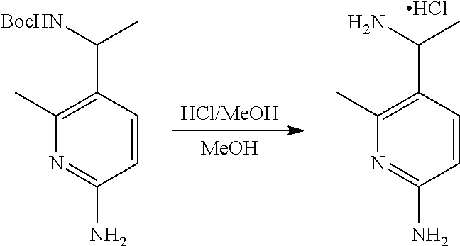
C(C1=C(C)N=C(N)C=C1)(N)C.Cl.[HCl/MeOH].[MeOH].C(C1=C(C)N=C(N)C=C1)([BocHN])C
